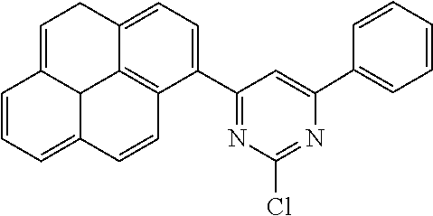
C1=C2CC=C3C4C2=C(C(C2=NC(Cl)=NC(C5=CC=CC=C5)=C2)=C1)C=CC4=CC=C3
